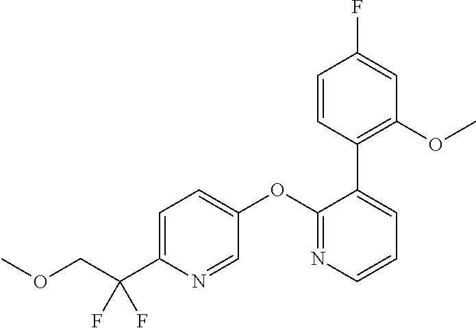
C1=C(C(COC)(F)F)N=CC(OC2=NC=CC=C2C2=C(OC)C=C(F)C=C2)=C1
